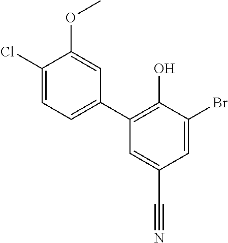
C1(Cl)=CC=C(C2=C(O)C(Br)=CC(C#N)=C2)C=C1OC
